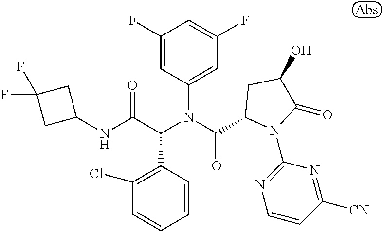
C1=CC(C(C(NC2CC(F)(F)C2)=O)N(C(=O)C2N(C3=NC=CC([CN])=N3)C(=O)C(O)C2)C2=CC(F)=CC(F)=C2)=C(Cl)C=C1
